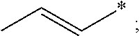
C(*)=CC
